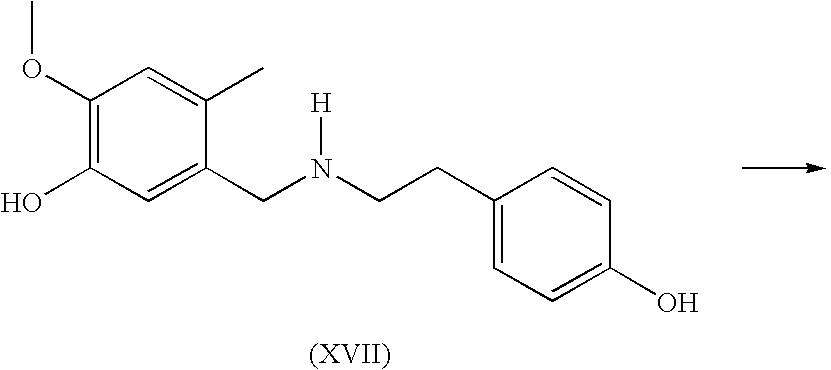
C1(OC)=C(O)C=C(CN(CCC2=CC=C(O)C=C2)[H])C(C)=C1
